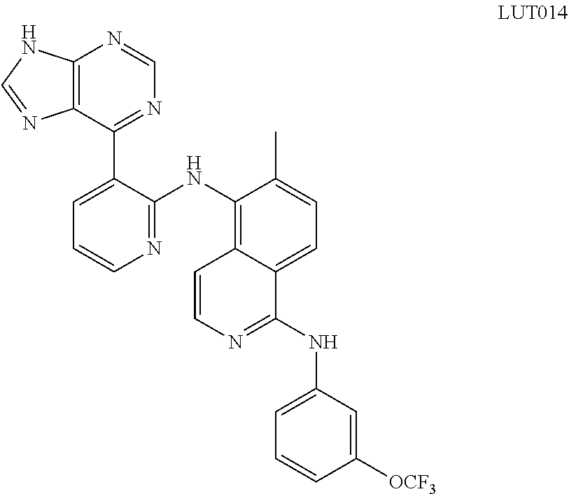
C12=C(C(C3=CC=CN=C3NC3=C4C(=CC=C3C)C(NC3=CC=CC([OCF3])=C3)=NC=C4)=NC=N1)N=CN2
